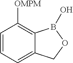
C1=CC=C2C(=C1[OMPM])B(O)OC2
